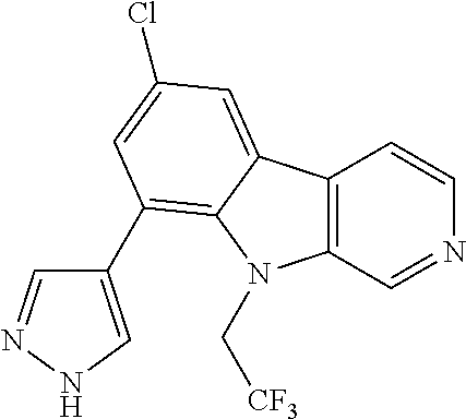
C12=C(C=NC=C1)N(C[CF3])C1=C(C3=CNN=C3)C=C(Cl)C=C21
